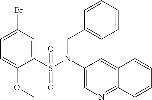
C1=C(Br)C=C(S(N(C2=CN=C3C(=C2)C=CC=C3)CC2=CC=CC=C2)(=O)=O)C(OC)=C1
